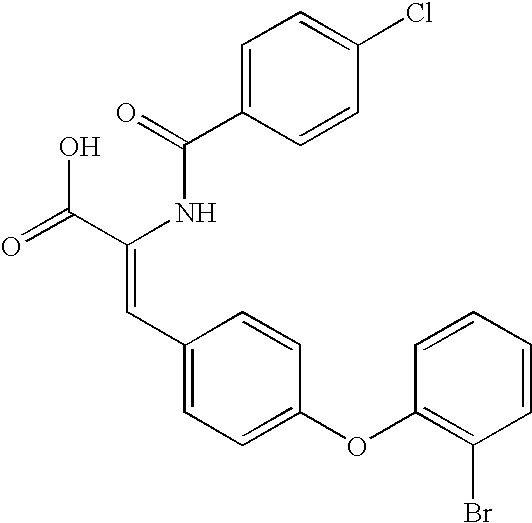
C(=O)(NC(C(=O)O)=CC1=CC=C(OC2=C(Br)C=CC=C2)C=C1)C1=CC=C(Cl)C=C1
